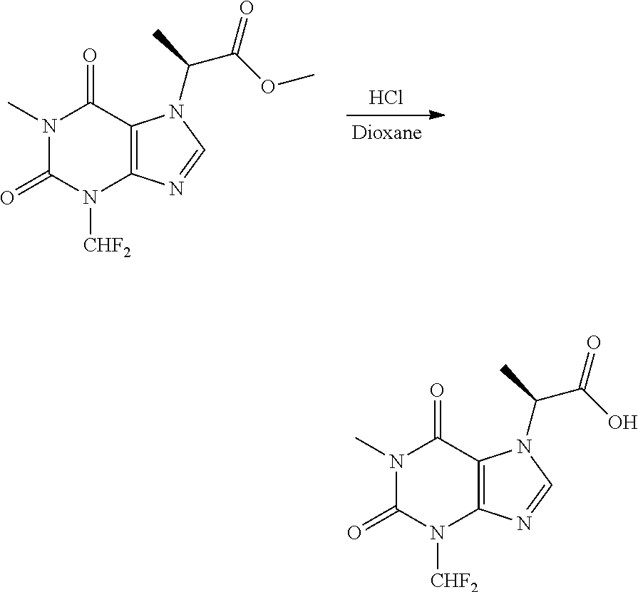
Cl.N1(C)C(=O)N([CHF2])C2=C(C1=O)N(C(C)C(OC)=O)C=N2.N1(C)C(=O)N([CHF2])C2=C(C1=O)N(C(C)C(O)=O)C=N2
